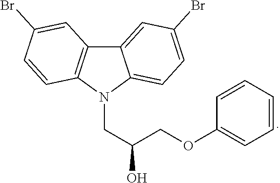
C12=CC(Br)=CC=C1N(CC(O)COC1=CC=CC=C1)C1=C2C=C(Br)C=C1
